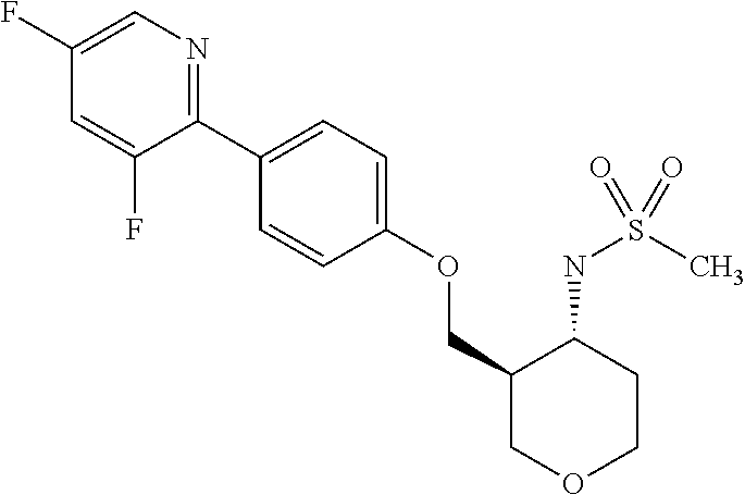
C1(F)=CN=C(C2=CC=C(OCC3COCCC3NS(C)(=O)=O)C=C2)C(F)=C1
